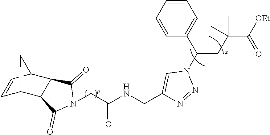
C1=CC2C3C(C1C2)C(=O)N(CC(NCC1=CN(C(C2=CC=CC=C2)CC(C(=O)[OEt])(C)C)N=N1)=O)C3=O
